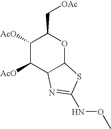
C1([AcO])C([AcO])C2C(OC1C[OAc])SC(NOC)=N2
